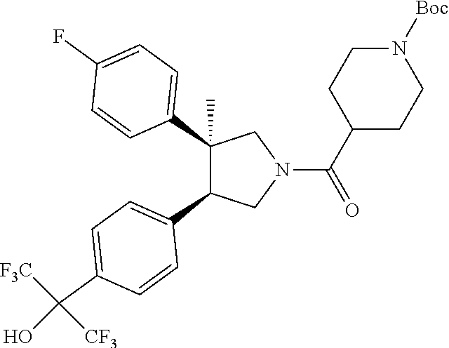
C1(C2=CC=C(F)C=C2)(C)C(C2=CC=C(C(O)([CF3])[F3C])C=C2)CN(C(C2CCN([Boc])CC2)=O)C1
